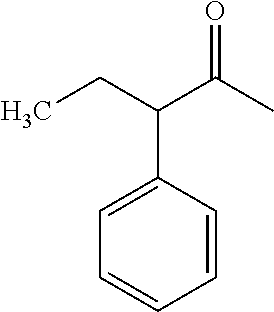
C1=CC(C(CC)C(C)=O)=CC=C1
